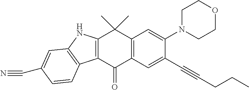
C12=C(C(=O)C3=C(C1(C)C)C=C(N1CCOCC1)C(C#CCCC)=C3)C1=C(N2)C=C(C#N)C=C1
